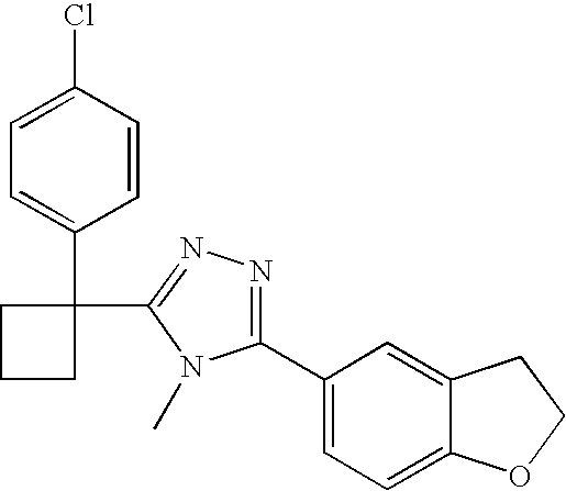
C1=C(Cl)C=CC(C2(C3=NN=C(C4=CC=C5C(=C4)CCO5)N3C)CCC2)=C1
